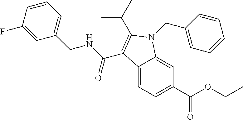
C1=CC(F)=CC(CNC(=O)C2=C(C(C)C)N(CC3=CC=CC=C3)C3=CC(C(OCC)=O)=CC=C32)=C1
